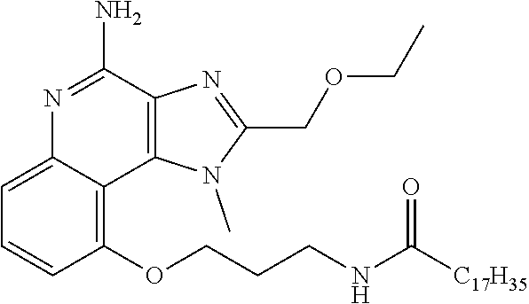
C1(OCCCNC(=O)[C17H35])=C2C(=CC=C1)N=C(N)C1=C2N(C)C(COCC)=N1
